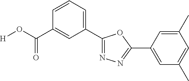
[H]OC(C1=CC(C2=NN=C(C3=CC(C)=CC(C)=C3)O2)=CC=C1)=O
